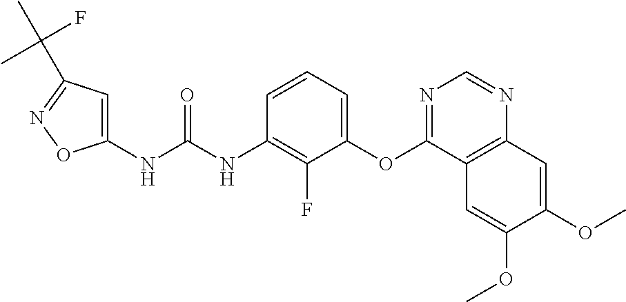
C1(NC(NC2=C(F)C(OC3=NC=NC4=C3C=C(OC)C(OC)=C4)=CC=C2)=O)=CC(C(C)(F)C)=NO1
